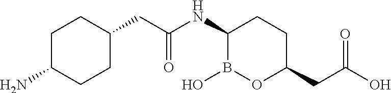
C1C(N)CCC(CC(NC2B(O)OC(CC(O)=O)CC2)=O)C1
